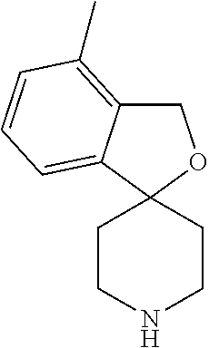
C1C2=C(C)C=CC=C2C2(O1)CCNCC2
